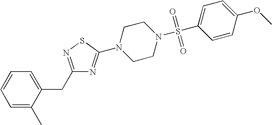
C1=C(C)C(CC2=NSC(N3CCN(S(C4=CC=C(OC)C=C4)(=O)=O)CC3)=N2)=CC=C1
